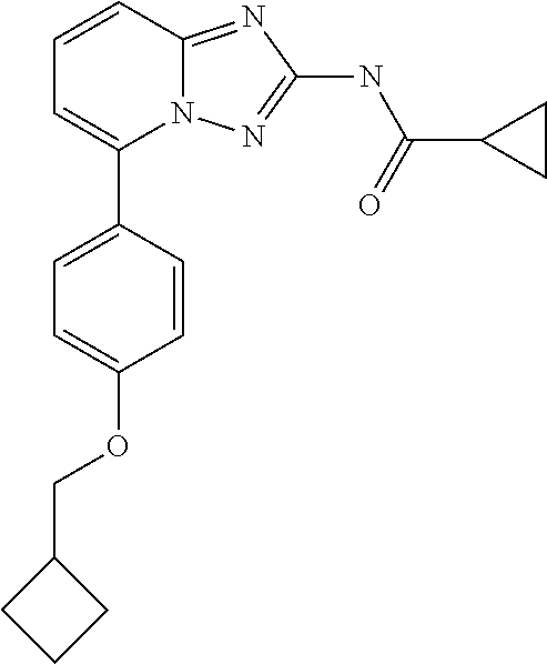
C1=CC2=NC(NC(C3CC3)=O)=NN2C(C2=CC=C(OCC3CCC3)C=C2)=C1
